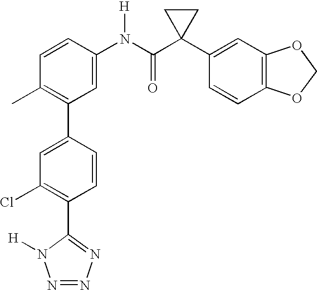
C1(N(C(C2(C3=CC4=C(C=C3)OCO4)CC2)=O)[H])=CC(C2=CC(Cl)=C(C3=NN=NN3[H])C=C2)=C(C)C=C1
